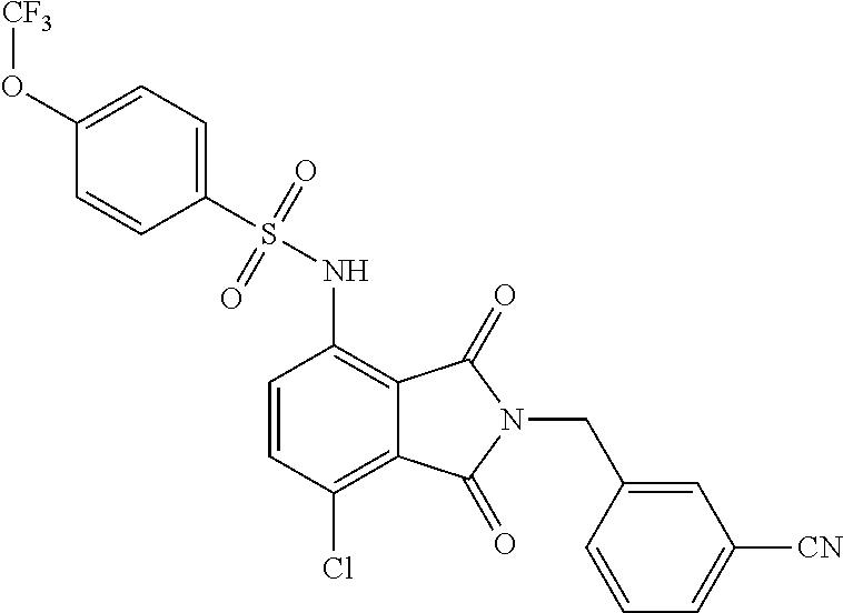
C1=CC(Cl)=C2C(=C1NS(C1=CC=C(O[CF3])C=C1)(=O)=O)C(=O)N(CC1=CC([CN])=CC=C1)C2=O
